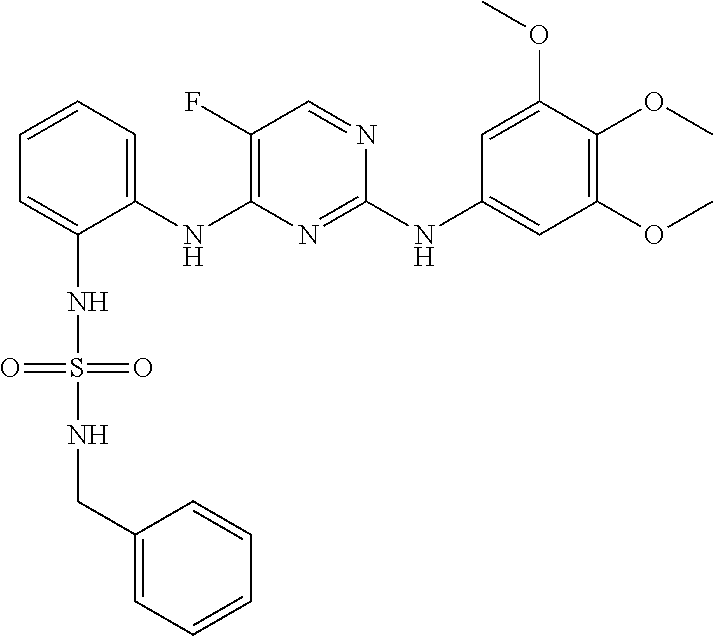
C1=CC=C(NC2=C(F)C=NC(NC3=CC(OC)=C(OC)C(OC)=C3)=N2)C(NS(NCC2=CC=CC=C2)(=O)=O)=C1
